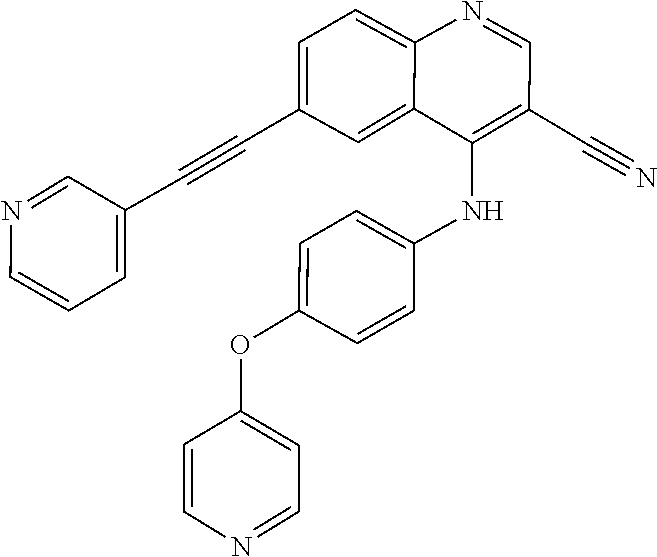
N1=CC(C#CC2=CC=C3C(=C2)C(NC2=CC=C(OC4=CC=NC=C4)C=C2)=C(C#N)C=N3)=CC=C1
